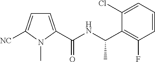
C1=CC=C(Cl)C(C(NC(=O)C2=CC=C([NC])N2C)C)=C1F
